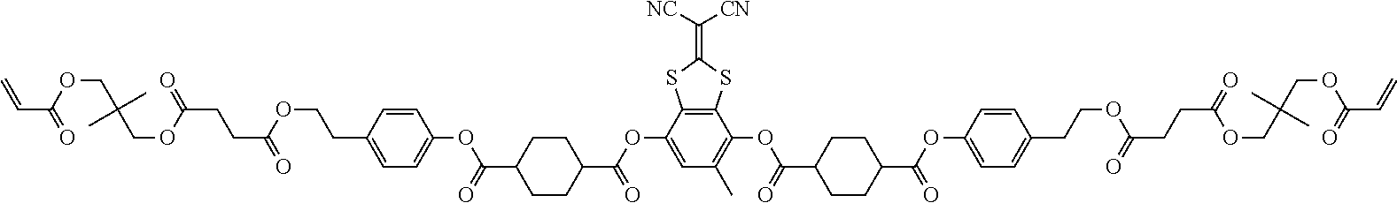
C(C(=O)OCC(COC(CCC(=O)OCCC1=CC=C(OC(=O)C2CCC(C(OC3=CC(C)=C(OC(=O)C4CCC(C(=O)OC5=CC=C(CCOC(=O)CCC(OCC(COC(=O)C=C)(C)C)=O)C=C5)CC4)C4=C3SC(=C([NC])[CN])S4)=O)CC2)C=C1)=O)(C)C)=C
